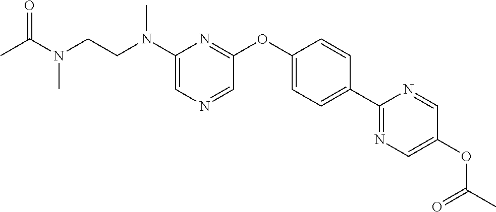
C1(N(CCN(C)C(=O)C)C)=CN=CC(OC2=CC=C(C3=NC=C(OC(C)=O)C=N3)C=C2)=N1
